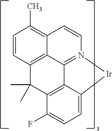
C1=CC2=C(C)C=CC3=C2C2=N1[Ir]C1=CC=C(F)C(=C21)C3(C)C
